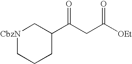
[CbzN]1CCCC(C(CC([OEt])=O)=O)C1
